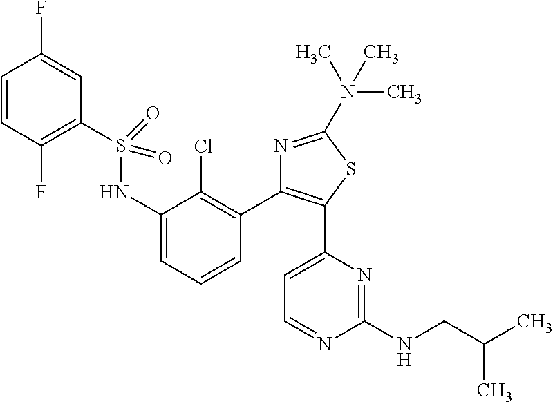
C1=CC(F)=C(S(NC2=CC=CC(C3=C(C4=CC=NC(NCC(C)C)=N4)SC(N(C)(C)C)=N3)=C2Cl)(=O)=O)C=C1F
